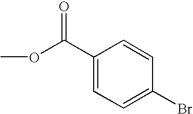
O(C(C1=CC=C(Br)C=C1)=O)C
